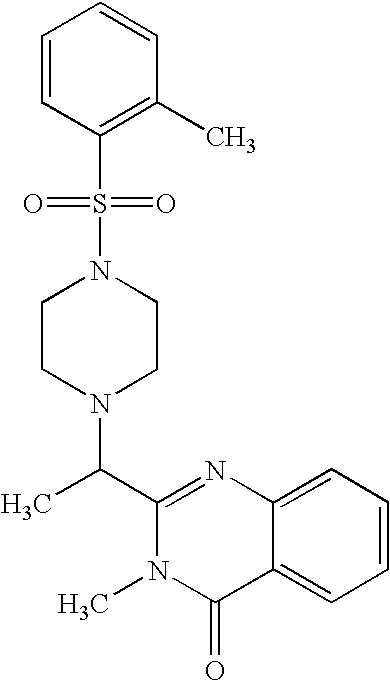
N1(S(=O)(C2=C(C)C=CC=C2)=O)CCN(C(C2=NC3=CC=CC=C3C(=O)N2C)C)CC1
